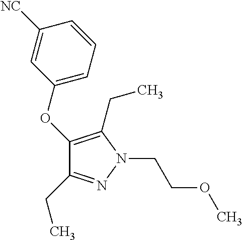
C1(OC2=CC=CC([NC])=C2)=C(CC)N(CCOC)N=C1CC
